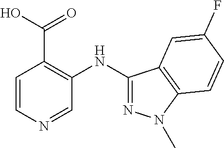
C1=CN=CC(NC2=NN(C)C3=C2C=C(F)C=C3)=C1C(O)=O
